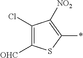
C1([OHC])=C(Cl)C([NO2])=C(*)S1
